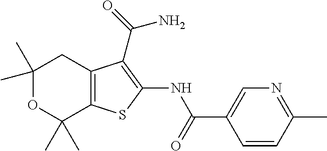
C1(C)(C)OC(C)(C)C2=C(C1)C(C(=O)N)=C(NC(C1=CN=C(C)C=C1)=O)S2
